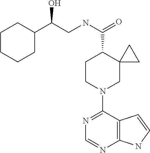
N1=C(N2CC3(C(C(=O)NCC(C4CCCCC4)O)CC2)CC3)C2=C(N=C1)NC=C2
